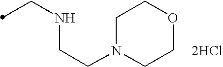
C(NCCN1CCOCC1)C.[2HCl]
